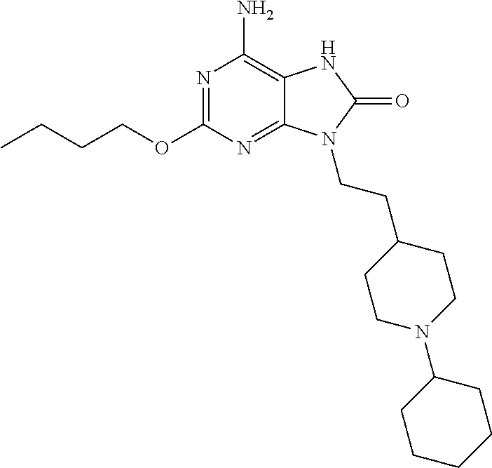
N1=C(OCCCC)N=C2C(=C1N)NC(=O)N2CCC1CCN(C2CCCCC2)CC1
